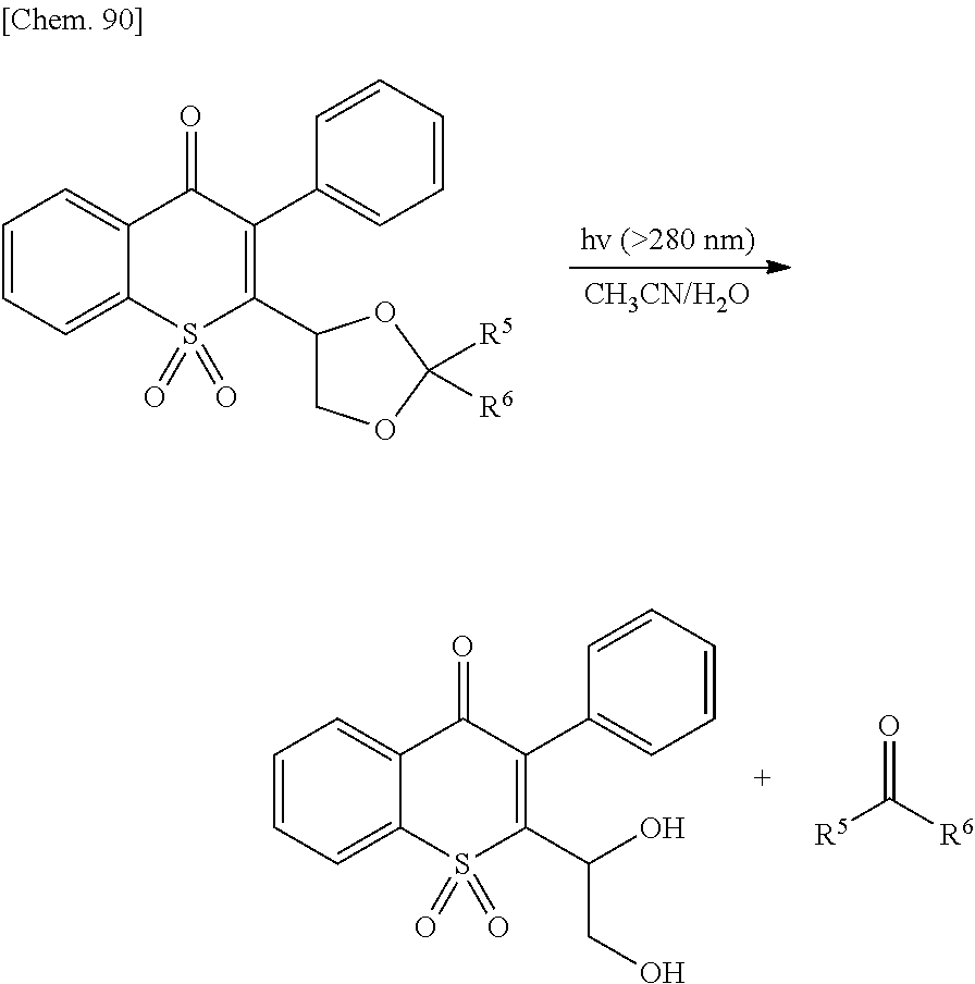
C1=CC=C2C(=C1)C(=O)C(C1=CC=CC=C1)=C(C(O)CO)S2(=O)=O.[R5]C([R6])=O.C1=CC=C2C(=C1)C(=O)C(C1=CC=CC=C1)=C(C1COC([R5])([R6])O1)S2(=O)=O
